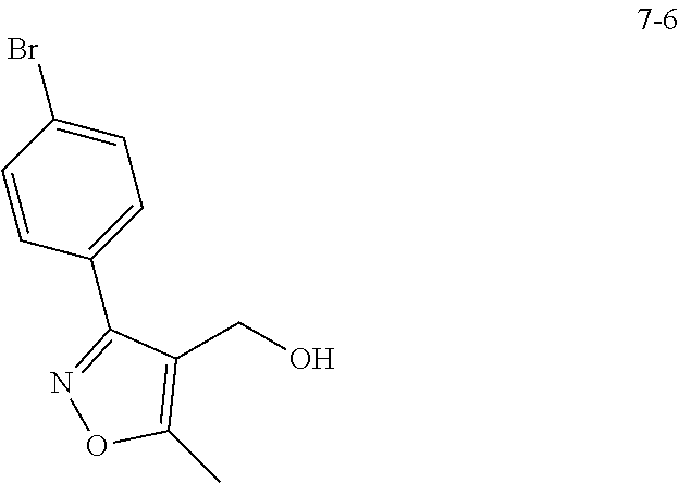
C1(CO)=C(C)ON=C1C1=CC=C(Br)C=C1
